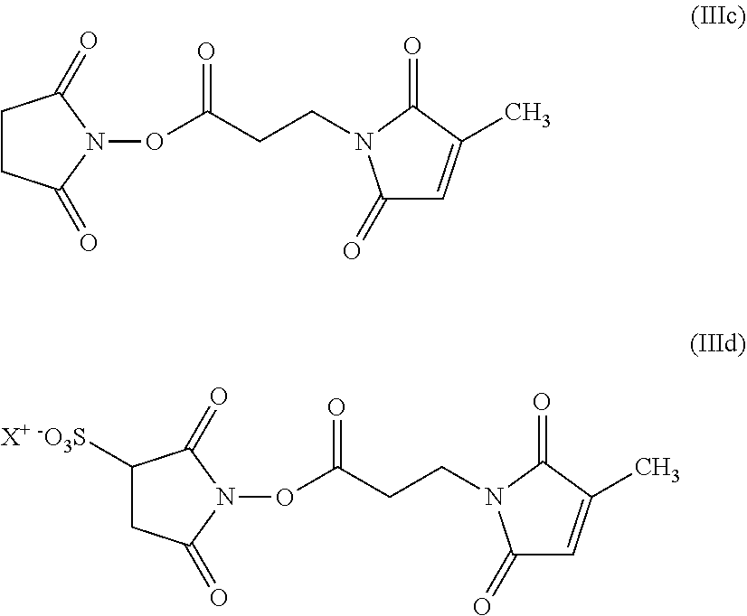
C1([X+ -O3S])CC(=O)N(OC(CCN2C(=O)C=C(C)C2=O)=O)C1=O.C1CC(=O)N(OC(CCN2C(=O)C=C(C)C2=O)=O)C1=O
